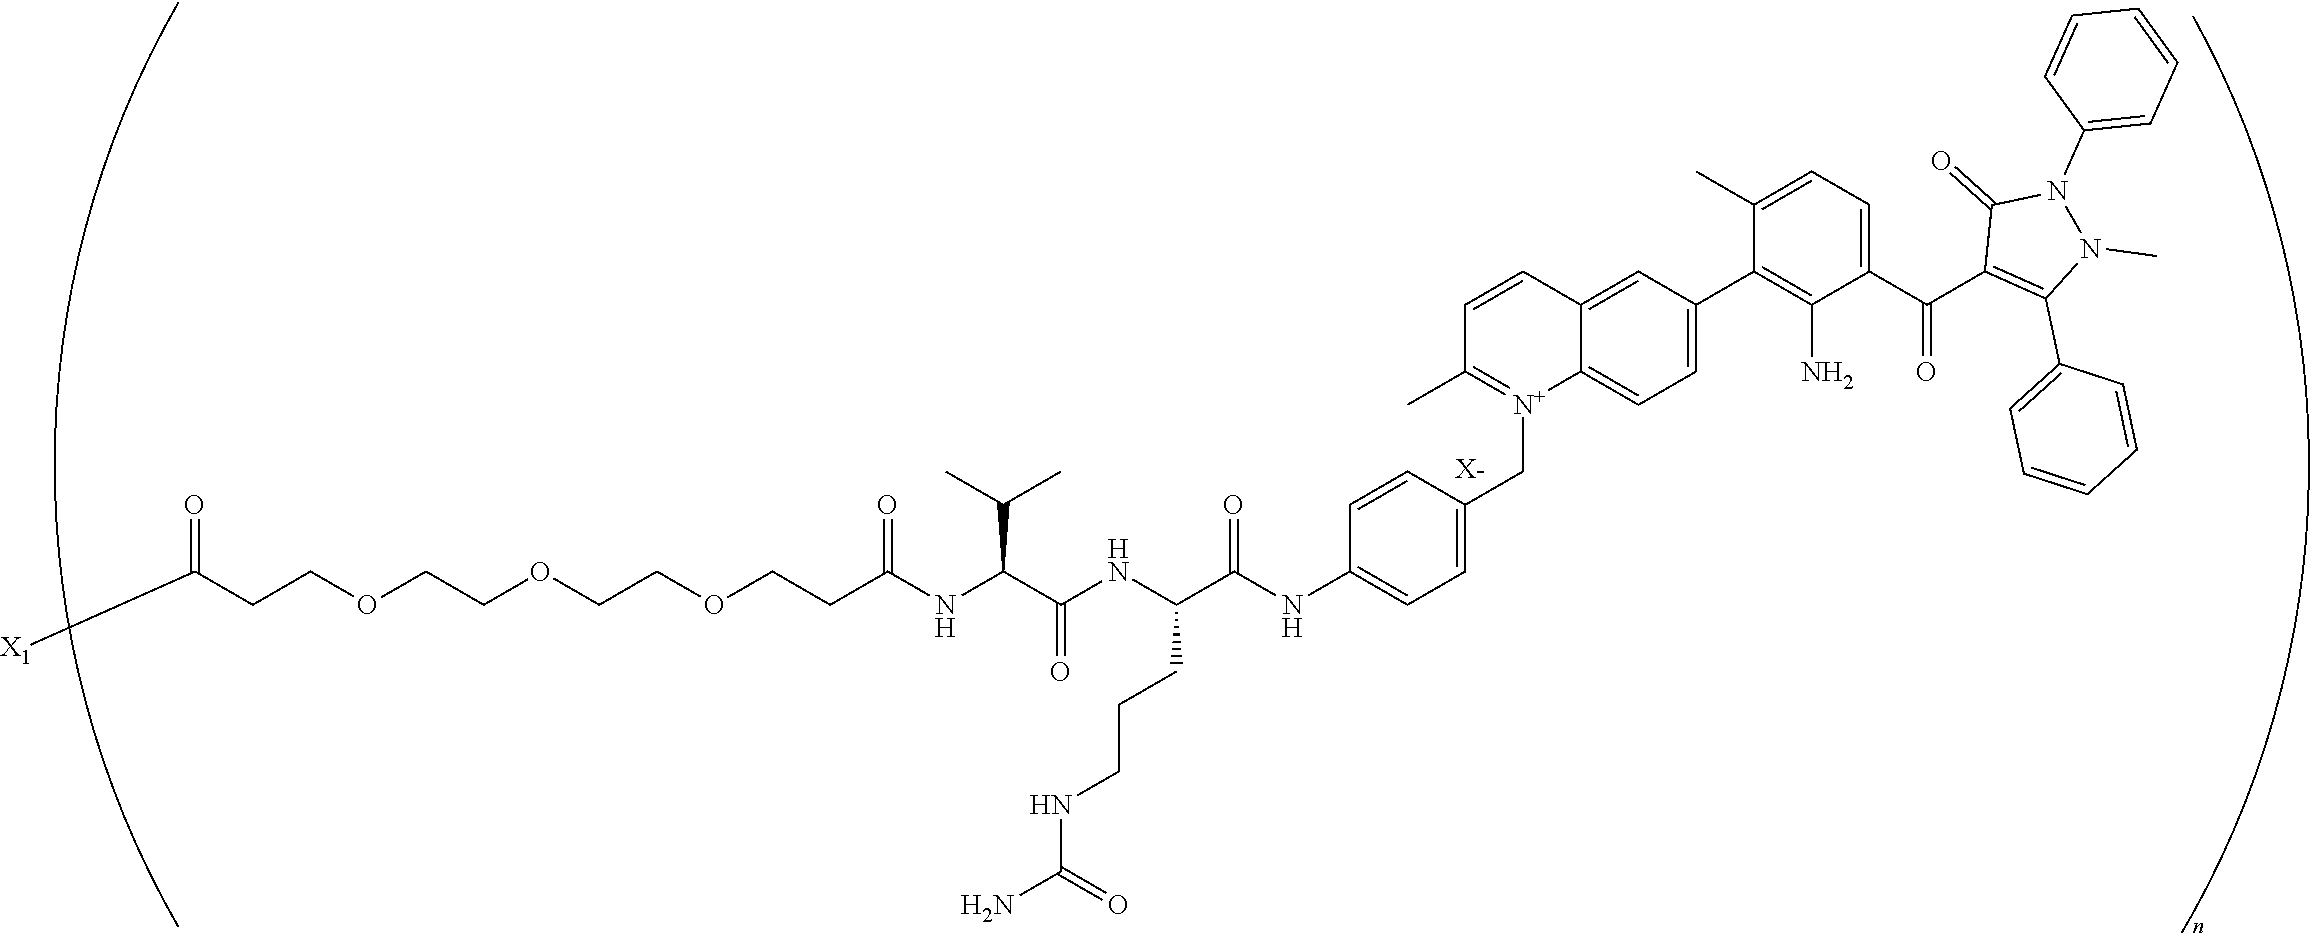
[X-].C(COCCOCCOCCC(NC(C(NC(C(NC1=CC=C(C[N+]2=C(C)C=CC3=CC(C4=C(N)C(C(=O)C5=C(C6=CC=CC=C6)N(C)N(C6=CC=CC=C6)C5=O)=CC=C4C)=CC=C23)C=C1)=O)CCCNC(=O)N)=O)C(C)C)=O)C([X1])=O
